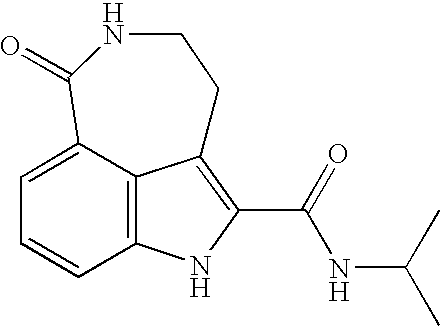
C12=C3C(=CC=C1)C(=O)NCCC3=C(C(NC(C)C)=O)N2
